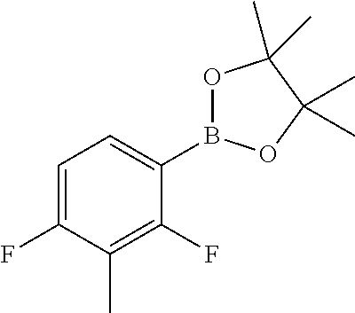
C1=C(F)C(C)=C(F)C(B2OC(C)(C)C(C)(C)O2)=C1
